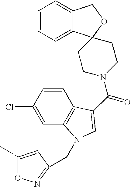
C1=CC=C2C(=C1)COC21CCN(C(C2=CN(CC3=NOC(C)=C3)C3=C2C=CC(Cl)=C3)=O)CC1
